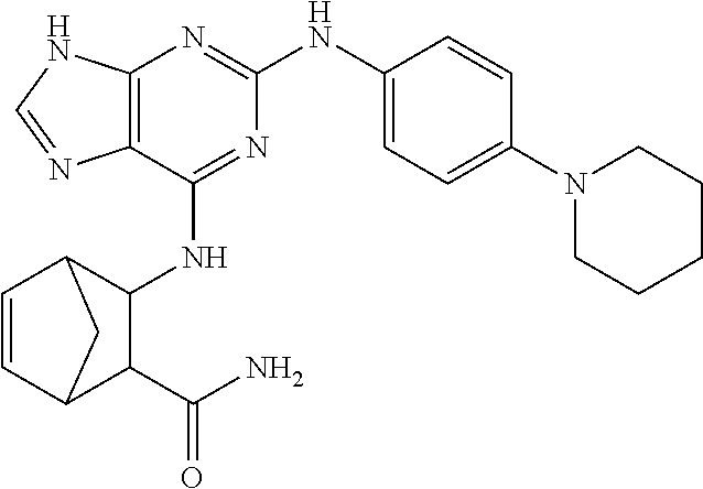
C12=C(N=C(NC3=CC=C(N4CCCCC4)C=C3)N=C1NC1C3C=CC(C1C(N)=O)C3)NC=N2
